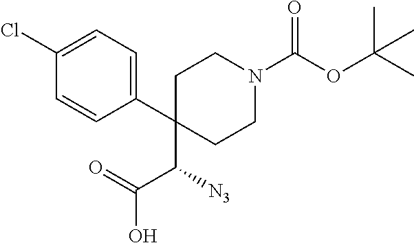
C1(C(C(O)=O)[N3])(C2=CC=C(Cl)C=C2)CCN(C(OC(C)(C)C)=O)CC1
